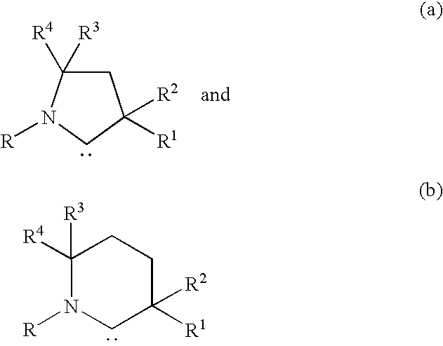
C1C([R4])([R3])N([R])CC1([R1])[R2].N1([R])CC([R1])([R2])CCC1([R4])[R3]
